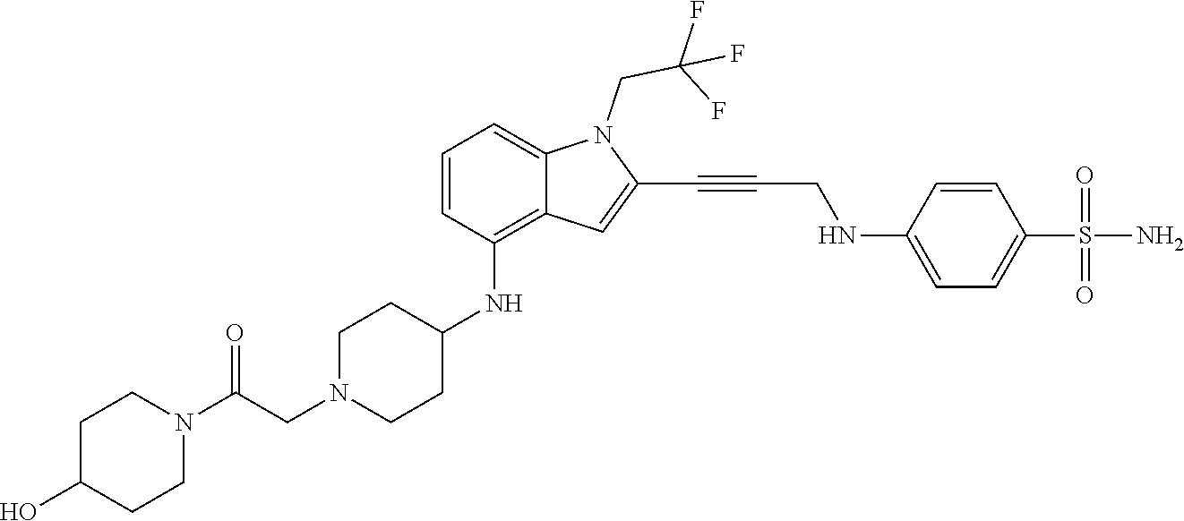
C1=C(NCC#CC2=CC3=C(NC4CCN(CC(N5CCC(O)CC5)=O)CC4)C=CC=C3N2CC(F)(F)F)C=CC(S(N)(=O)=O)=C1
